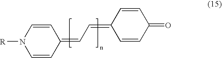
C1=CN([R])C=CC1=CC=C1C=CC(=O)C=C1
